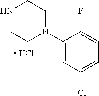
N1CCN(C2=CC(Cl)=CC=C2F)CC1.[ HCl]
